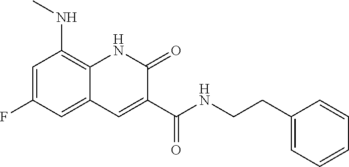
C1=C(F)C=C2C(=C1NC)NC(=O)C(C(NCCC1=CC=CC=C1)=O)=C2
